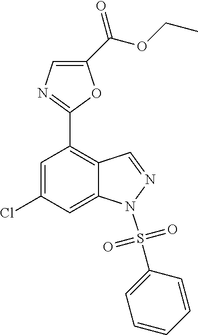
C1=C(Cl)C=C2C(=C1C1=NC=C(C(OCC)=O)O1)C=NN2S(=O)(=O)C1=CC=CC=C1
